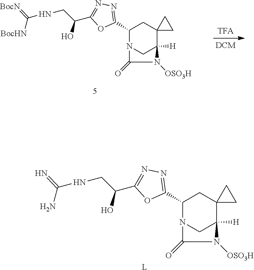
C1(C2=NN=C(C(CNC([BocHN])=[BocN])O)O2)N2CC([H])(C3(C1)CC3)N([OSO3H])C2=O.C1(C2=NN=C(C(CNC(N)=N)O)O2)N2CC([H])(C3(C1)CC3)N([OSO3H])C2=O.[L]
